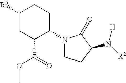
C1([R5])CC(C(=O)OC)C(N2CCC(N([R2])[H])C2=O)CC1
